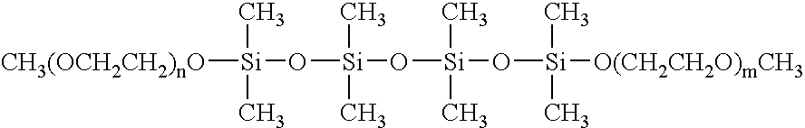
[CH3(OCH2CH2)nO][Si](O[Si](O[Si](O[Si]([O(CH2CH2O)mCH3])(C)C)(C)C)(C)C)(C)C
